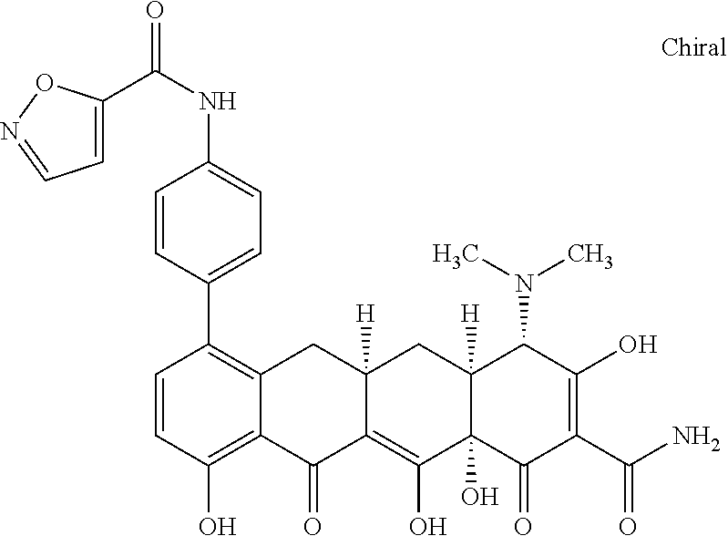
C1=CC(O)=C2C(=C1C1=CC=C(NC(=O)C3=CC=NO3)C=C1)CC1([H])C(=C(O)C3(O)C([H])(C1)C(N(C)C)C(O)=C(C(N)=O)C3=O)C2=O
